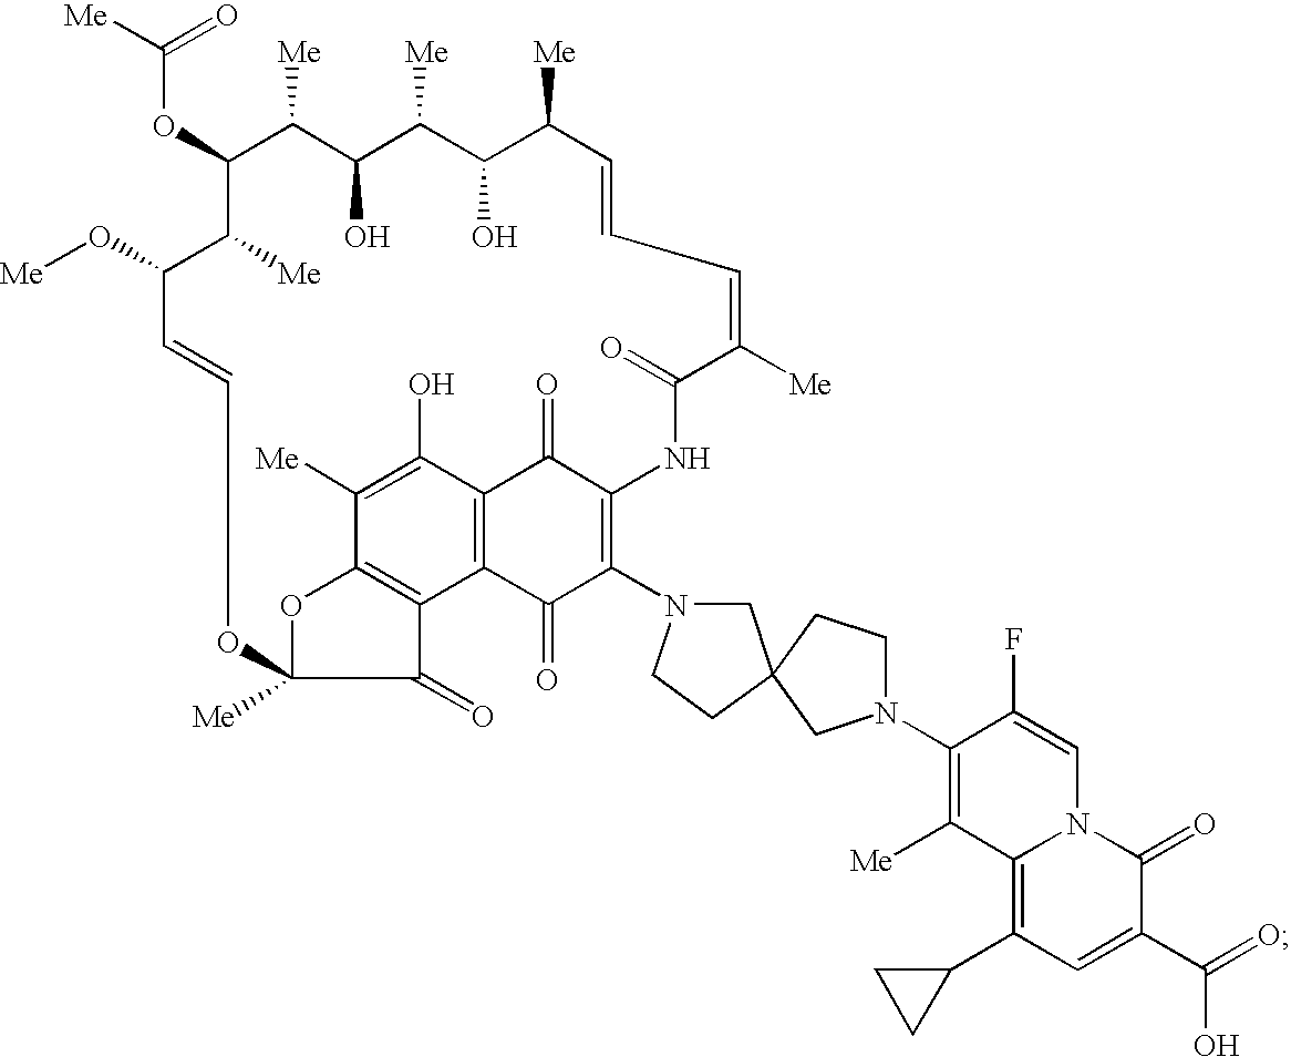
C(OC1C([Me])C(O)C([Me])C(O)C([Me])C=CC=C([Me])C(=O)NC2=C(N3CC4(CC3)CCN(C3=C([Me])C5=C(C6CC6)C=C(C(=O)O)C(=O)N5C=C3F)C4)C(=O)C3=C(C2=O)C(O)=C([Me])C2=C3C(=O)C([Me])(O2)OC=CC(O[Me])C1[Me])([Me])=O
